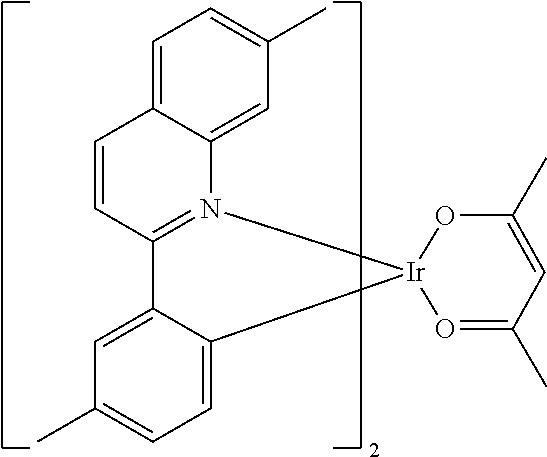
C12=CC(C)=CC=C1C=CC1=N2[Ir]2(C3=CC=C(C)C=C13)O=C(C)C=C(C)O2
